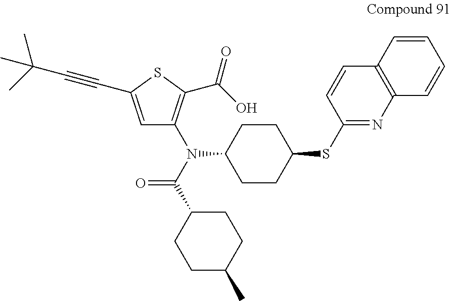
C1=C(C#CC(C)(C)C)SC(C(O)=O)=C1N(C(C1CCC(C)CC1)=O)C1CCC(SC2=NC3=C(C=C2)C=CC=C3)CC1
